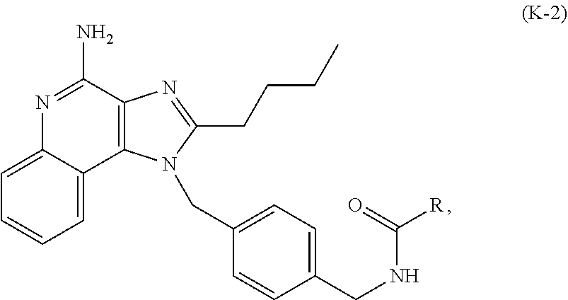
N1=C(N)C2=C(C3=CC=CC=C13)N(CC1=CC=C(CNC([R])=O)C=C1)C(CCCC)=N2
